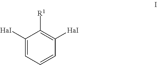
C1([HaI])=CC=CC([HaI])=C1[R1]
